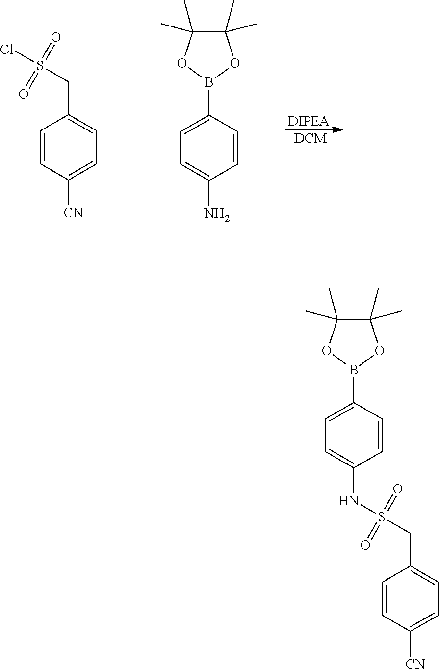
C1=C(B2OC(C)(C)C(C)(C)O2)C=CC(NS(CC2=CC=C([CN])C=C2)(=O)=O)=C1.C1=CC([CN])=CC=C1CS(Cl)(=O)=O.[DIPEA].[DCM].C1=C(B2OC(C)(C)C(C)(C)O2)C=CC(N)=C1
